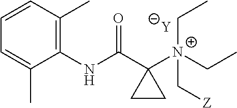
[Y].C1=C(C)C(NC(C2([N+](C[Z])(CC)CC)CC2)=O)=C(C)C=C1
